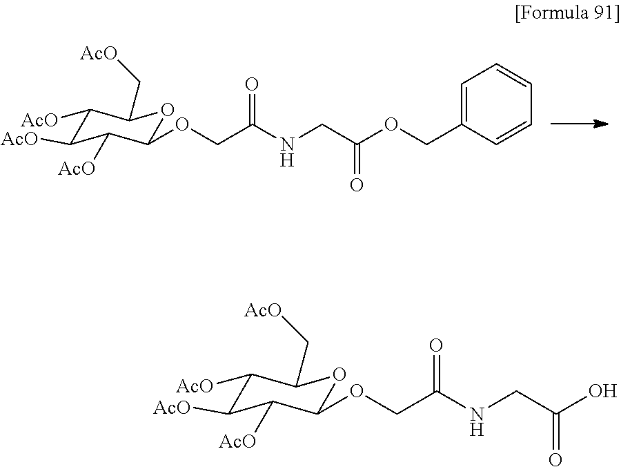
C1([AcO])C([AcO])C([AcO])C(OCC(NCC(OCC2=CC=CC=C2)=O)=O)OC1C[AcO].C1([AcO])C([AcO])C([AcO])C(OCC(NCC(O)=O)=O)OC1C[AcO]
